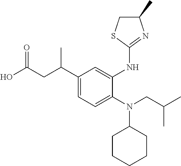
C1(C(CC(O)=O)C)=CC=C(N(CC(C)C)C2CCCCC2)C(NC2=NC(C)CS2)=C1
